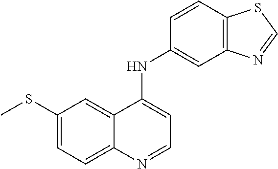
S(C1=CC=C2C(=C1)C(NC1=CC3=C(C=C1)SC=N3)=CC=N2)C
